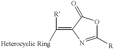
C1([R])=NC(=C([R])[Heterocyclic Ring])C(=O)O1
